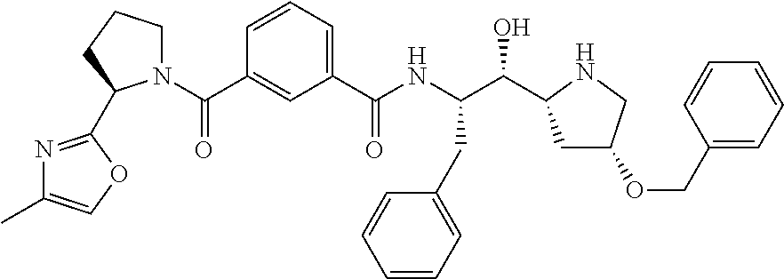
C1=CC=C(C(NC(C(C2CC(OCC3=CC=CC=C3)CN2)O)CC2=CC=CC=C2)=O)C=C1C(=O)N1CCCC1C1=NC(C)=CO1
